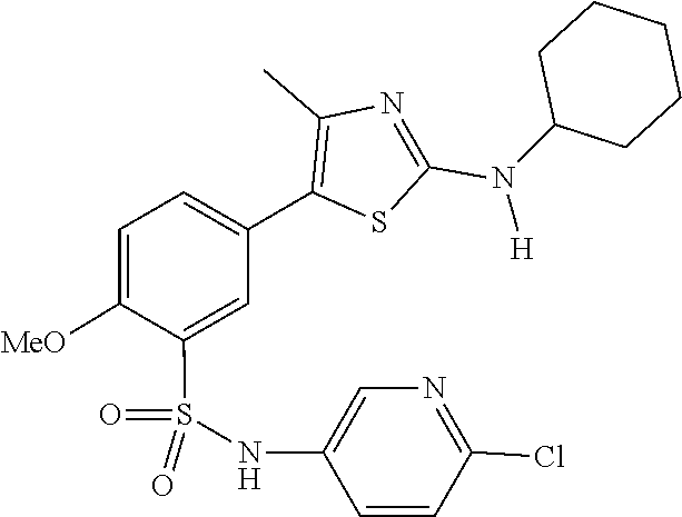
C1C(N(C2=NC(C)=C(C3=CC=C([MeO])C(S(=O)(NC4=CN=C(Cl)C=C4)=O)=C3)S2)[H])CCCC1
